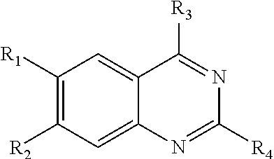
C1([R1])=C([R2])C=C2C(=C1)C([R3])=NC([R4])=N2
